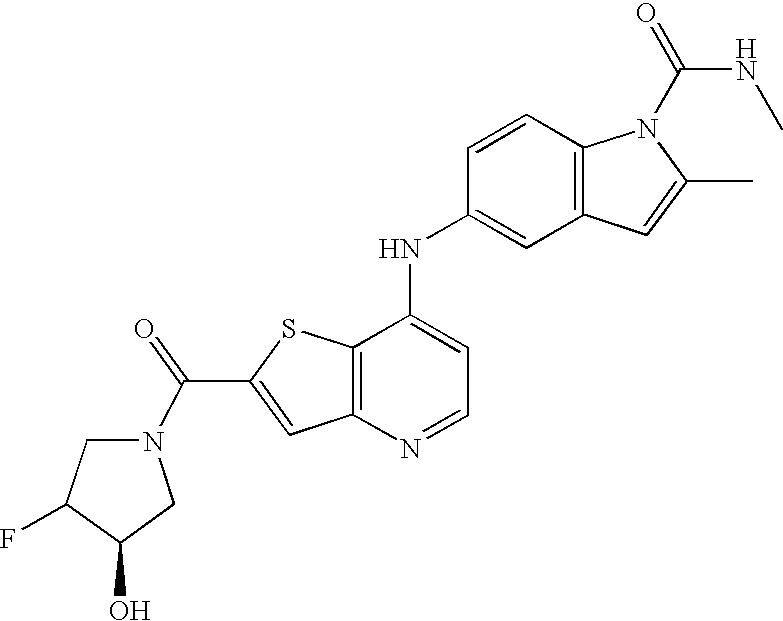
C12=C(C(NC3=CC4=C(C=C3)N(C(=O)NC)C(C)=C4)=CC=N1)SC(C(=O)N1CC(F)C(O)C1)=C2
